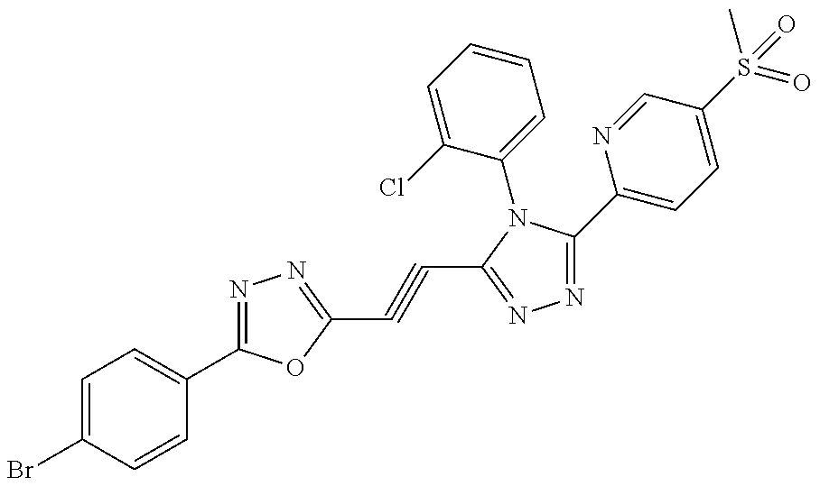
C1=C(Br)C=CC(C2=NN=C(C#CC3=NN=C(C4=CC=C(S(C)(=O)=O)C=N4)N3C3=CC=CC=C3Cl)O2)=C1
